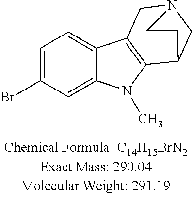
C1=C(Br)C=C2C(=C1)C1=C(N2C)C2CN(C1)CC2
